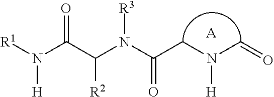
[R1]N(C(C(N(C(CN(C=O)[H])=O)[R3])[R2])=O)[H].[A]
